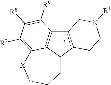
C1([R9])=C([R8])C([R7])=C2C3=C1c1c(C3CCC[X]2)CCN([R1])C1
